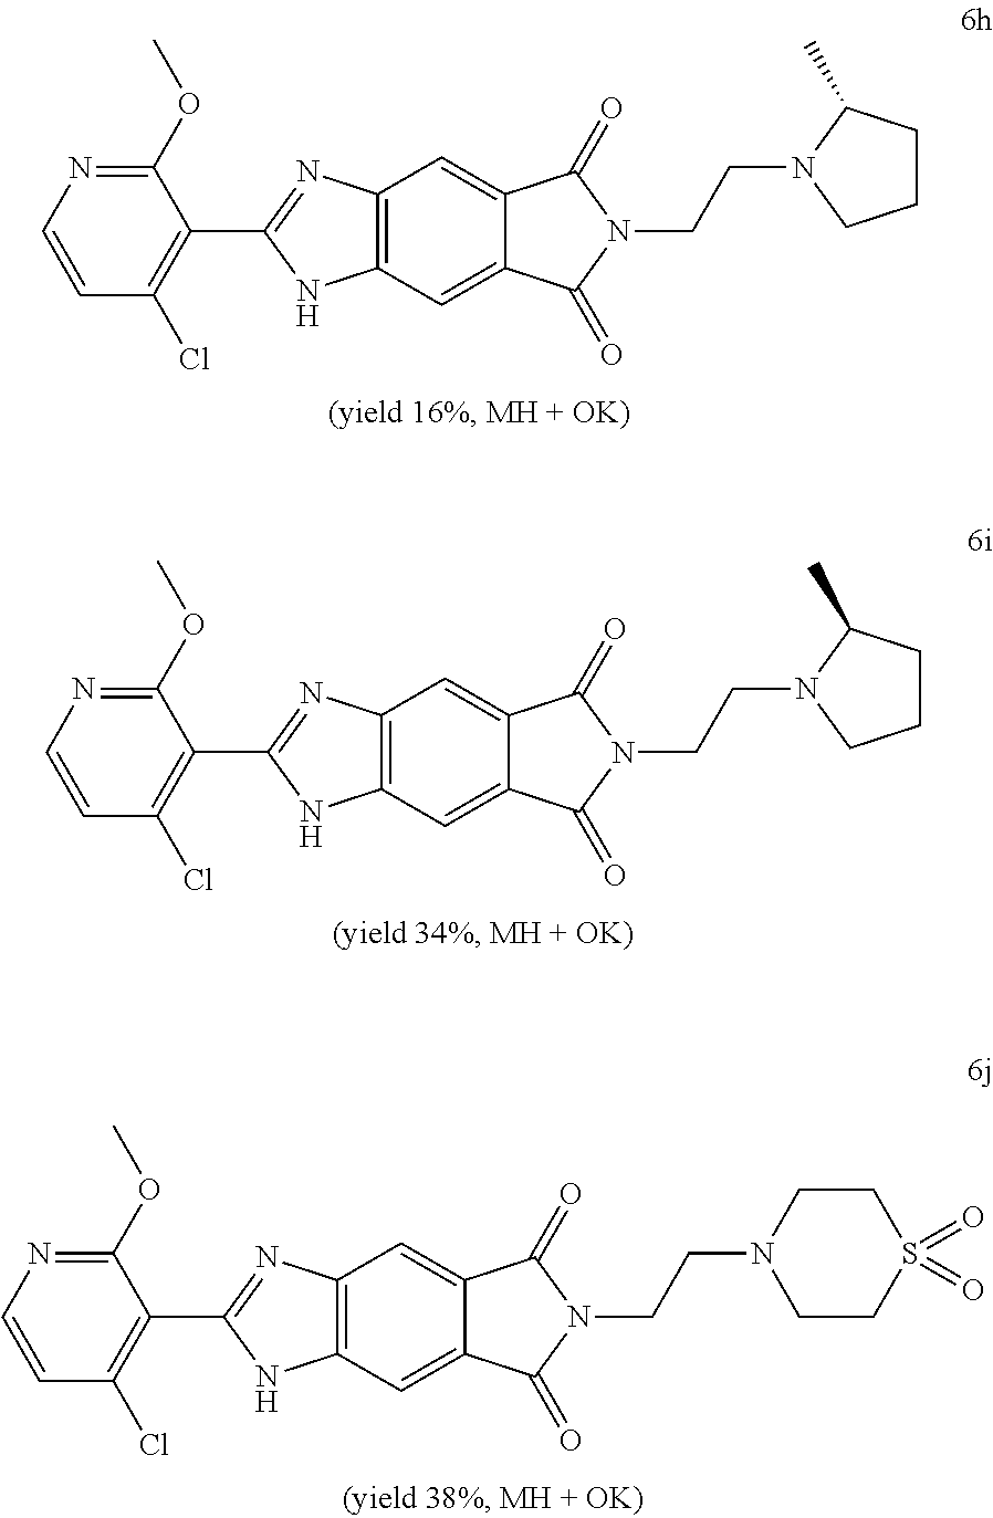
C1CCN(CCN2C(=O)C3=CC4=C(C=C3C2=O)N=C(C2=C(Cl)C=CN=C2OC)N4)C1C.C1CCN(CCN2C(=O)C3=CC4=C(C=C3C2=O)N=C(C2=C(Cl)C=CN=C2OC)N4)C1C.N1(CCN2C(=O)C3=CC4=C(C=C3C2=O)N=C(C2=C(Cl)C=CN=C2OC)N4)CCS(=O)(=O)CC1
